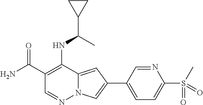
C1(C(N)=O)=C(NC(C2CC2)C)C2=CC(C3=CC=C(S(=O)(C)=O)N=C3)=CN2N=C1
